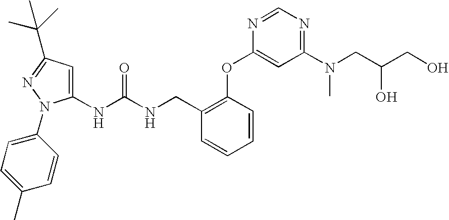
N(C(NCC1=C(OC2=CC(N(CC(CO)O)C)=NC=N2)C=CC=C1)=O)C1=CC(C(C)(C)C)=NN1C1=CC=C(C)C=C1
